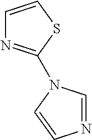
C1=CSC(N2C=NC=C2)=N1
